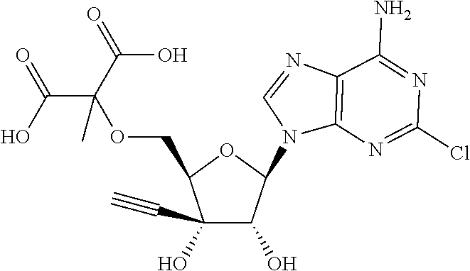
C1(C#C)(O)C(O)C(N2C3=C(N=C2)C(N)=NC(Cl)=N3)OC1COC(C)(C(=O)O)C(O)=O
